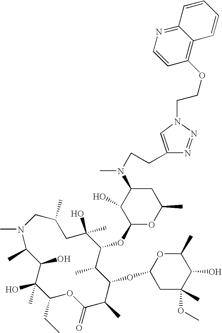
CN1C(C)C(O)C(O)(C)C(CC)OC(=O)C(C)C(OC2CC(C)(OC)C(O)C(C)O2)C(C)C(OC2OC(C)CC(N(CCC3=CN(CCOC4=C5C(=NC=C4)C=CC=C5)N=N3)C)C2O)C(C)(O)CC(C)C1
